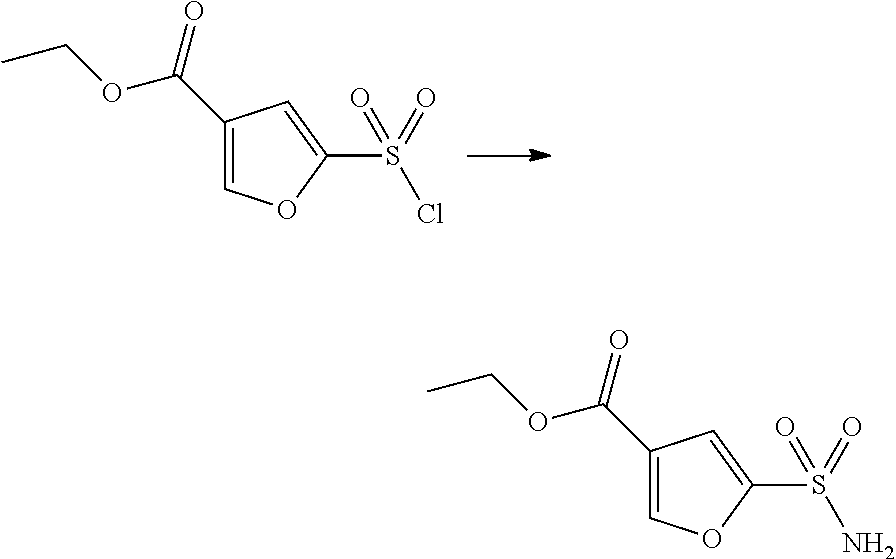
C1(C(OCC)=O)=COC(S(=O)(Cl)=O)=C1.C1(C(OCC)=O)=COC(S(=O)(N)=O)=C1
